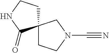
C12(CCN(C#N)C1)CCNC2=O
